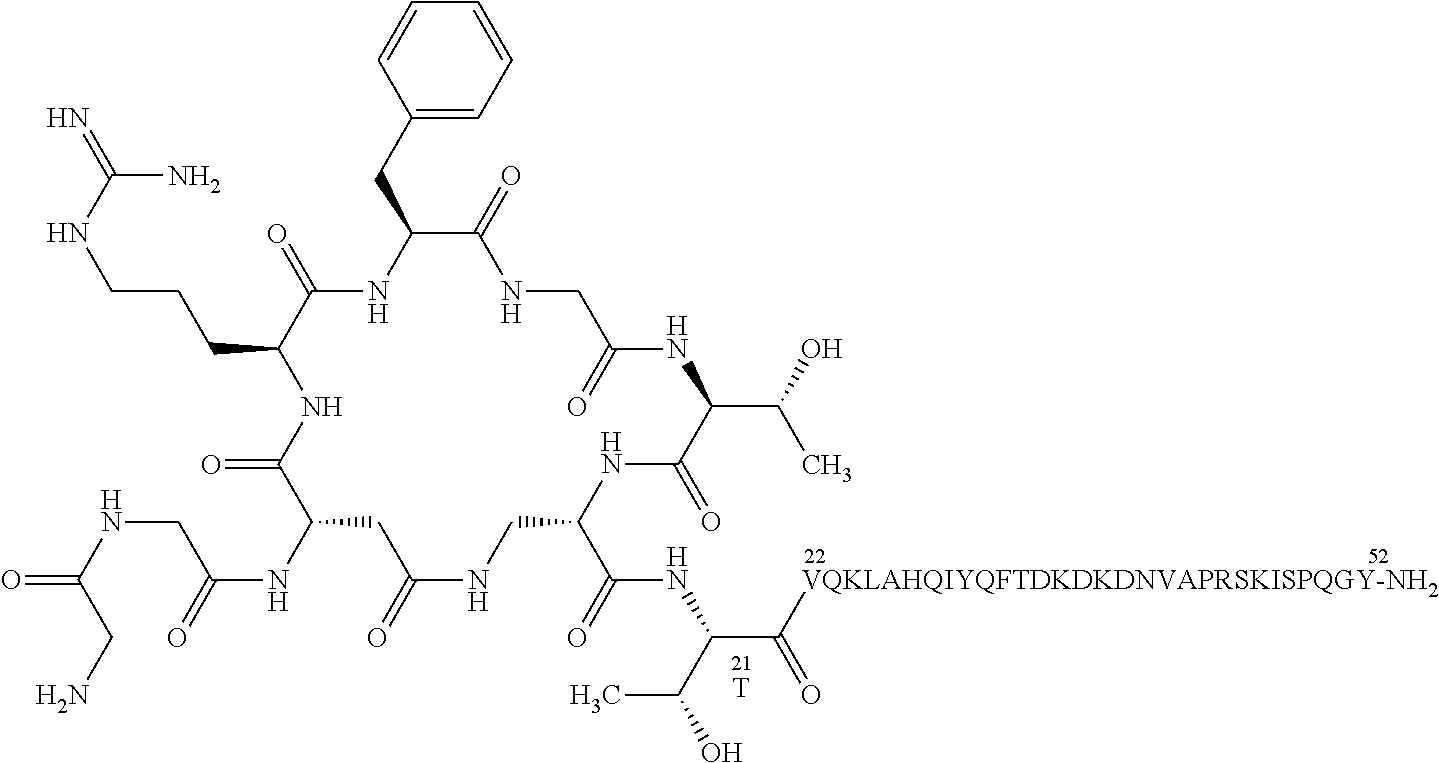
[T].C(C1C(=O)NC(CC2=CC=CC=C2)C(=O)NCC(=O)NC(C(O)C)C(=O)NC(C(=O)NC(C([VQKLAHQIYQFTDKDKDNVAPRSKISPQGY-NH2])=O)C(O)C)CNC(=O)CC(NC(=O)CNC(=O)CN)C(=O)N1)CCNC(=N)N
